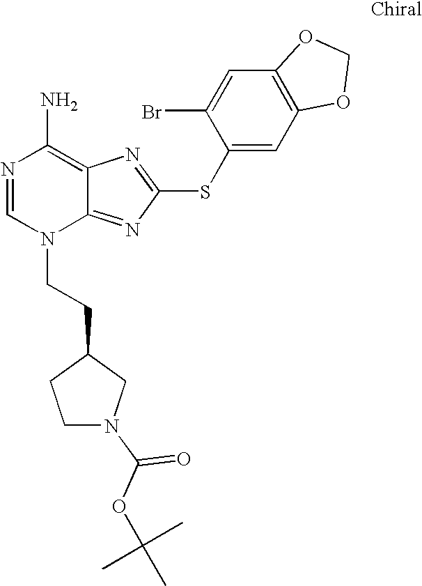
N1=CN(CCC2CCN(C(OC(C)(C)C)=O)C2)C2=NC(SC3=CC4=C(C=C3Br)OCO4)=NC2=C1N
